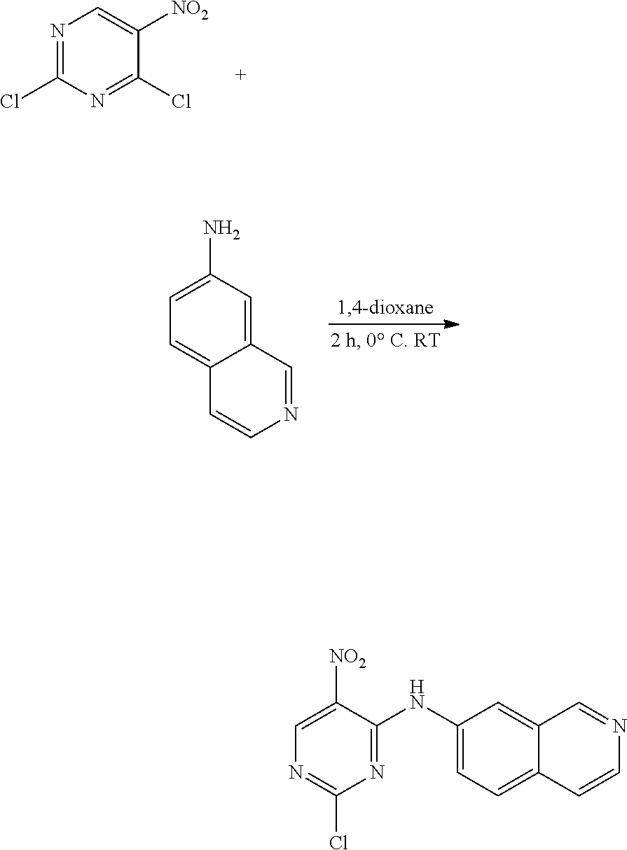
N1=C(Cl)N=C(Cl)C([NO2])=C1.C1(N)=CC=C2C(=C1)C=NC=C2.C1([NO2])=CN=C(Cl)N=C1NC1=CC=C2C(=C1)C=NC=C2
